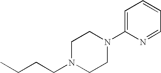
CCCCN1CCN(C2=CC=CC=N2)CC1
